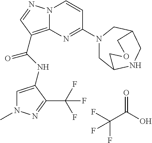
FC(C(O)=O)(F)F.N(C(=O)C1=C2N(N=C1)C=CC(N1CC3NCC(C1)COC3)=N2)C1=CN(C)N=C1C(F)(F)F
